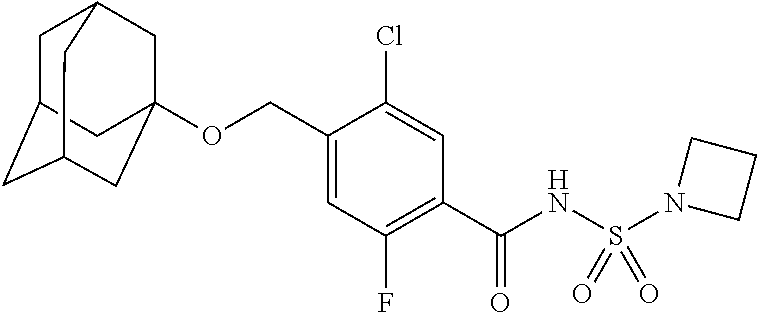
C1=C(COC23CC4CC(CC(C2)C4)C3)C(Cl)=CC(C(NS(N2CCC2)(=O)=O)=O)=C1F
